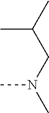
C(CN(C)C)(C)C
